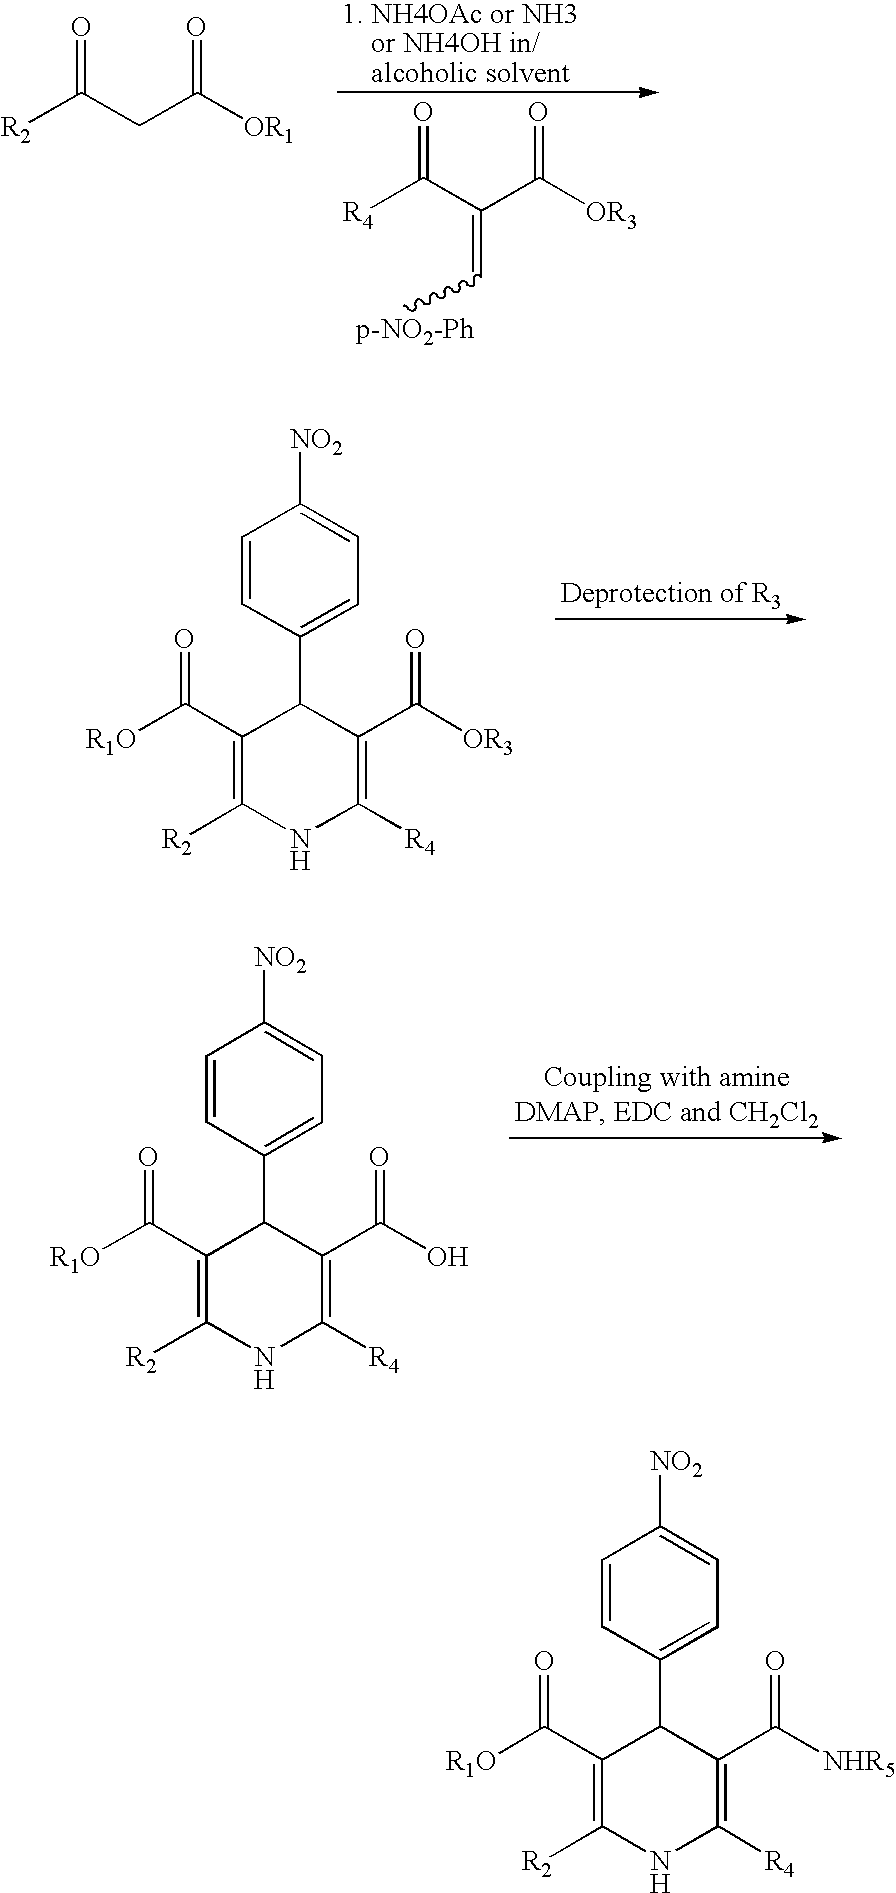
[R4]C(C(C([OR3])=O)=C[p-NO2-Ph])=O.[R2]C(CC([OR1])=O)=O.C1=CC(C2C(C([R1O])=O)=C([R2])NC([R4])=C2C([OR3])=O)=CC=C1[NO2].C1=CC(C2C(C([R1O])=O)=C([R2])NC([R4])=C2C(O)=O)=CC=C1[NO2].C1=CC(C2C(C([R1O])=O)=C([R2])NC([R4])=C2C([NHR5])=O)=CC=C1[NO2]
